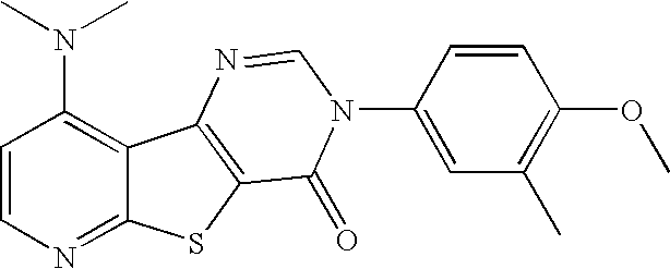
C12=NC=CC(N(C)C)=C1C1=C(S2)C(=O)N(C2=CC(C)=C(OC)C=C2)C=N1
